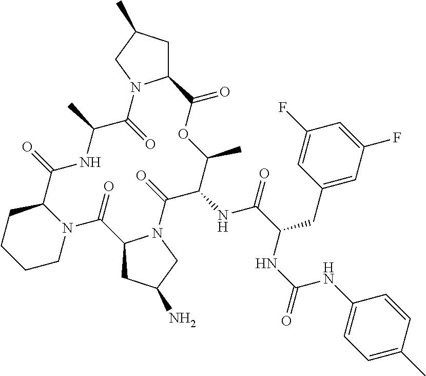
C1N2C(CCC1)C(=O)NC(C)C(=O)N1C(CC(C)C1)C(=O)OC(C)C(NC(=O)C(CC1=CC(F)=CC(F)=C1)NC(NC1=CC=C(C)C=C1)=O)C(=O)N1C(C2=O)CC(N)C1
